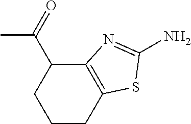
C12=C(CCCC1C(=O)C)SC(N)=N2
